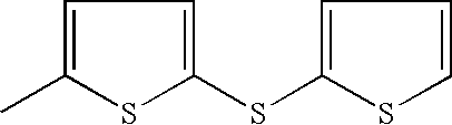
C1=C(C)SC(SC2=CC=CS2)=C1
